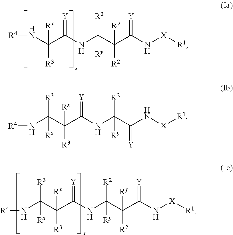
[R4]NC(C(NC(C(C(N[X][R1])=[Y])([R2])[Ry])([R2])[Ry])=[Y])([R3])[Rx].[R4]NC(C(C(NC(C(C(N[X][R1])=[Y])([R2])[Ry])([R2])[Ry])=[Y])([R3])[Rx])([R3])[Rx].[R4]NC(C(C(NC(C(N[X][R1])=[Y])([R2])[Ry])=[Y])([R3])[Rx])([R3])[Rx]
